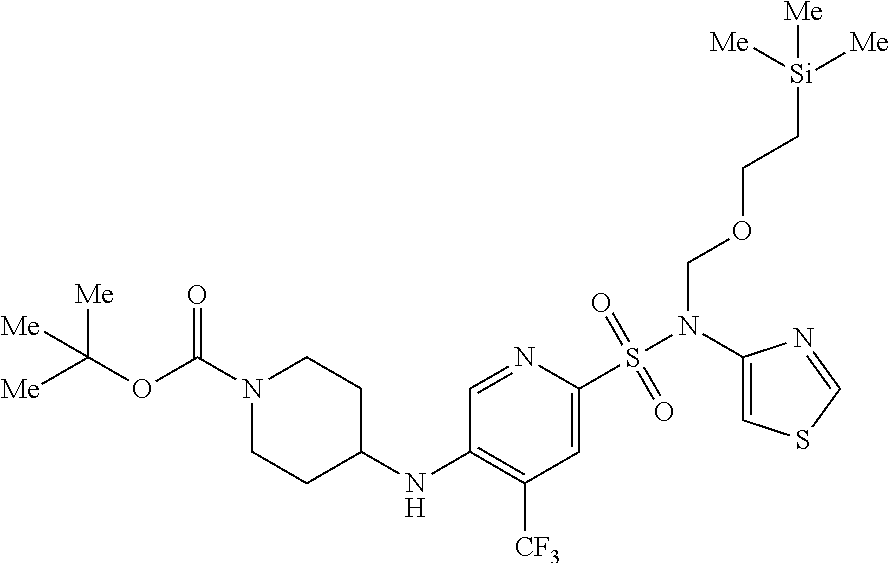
C1(NC2CCN(C(OC([Me])([Me])[Me])=O)CC2)=C([CF3])C=C(S(N(C2=CSC=N2)COCC[Si]([Me])([Me])[Me])(=O)=O)N=C1
